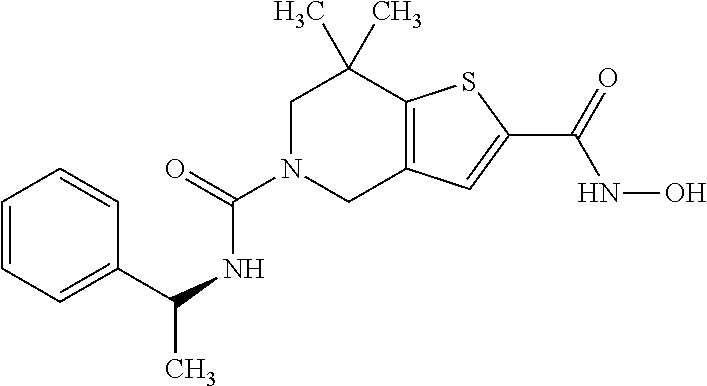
C1=CC=C(C(NC(N2CC3=C(C(C)(C)C2)SC(C(=O)NO)=C3)=O)C)C=C1
